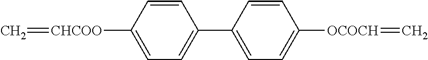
C1=CC([OCOCH]=C)=CC=C1C1=CC=C([CHCOO]=C)C=C1
